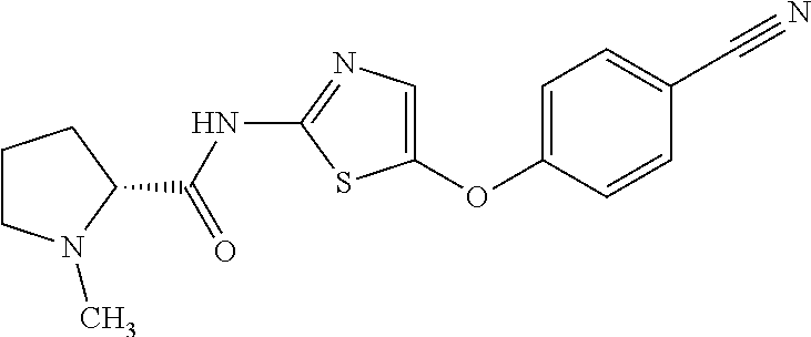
C1CN(C)C(C(NC2=NC=C(OC3=CC=C(C#N)C=C3)S2)=O)C1
